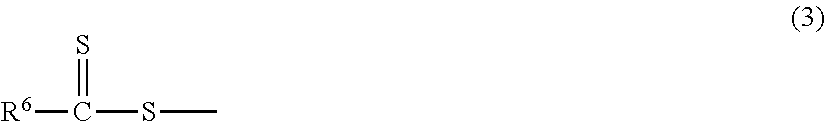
[R6]C(SC)=S
